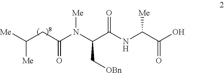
[Me]N(C(C(NC([Me])C(=O)O)=O)C[OBn])C(=O)CC([Me])[Me]
